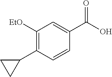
C1([EtO])=C(C2CC2)C=CC(C(O)=O)=C1
